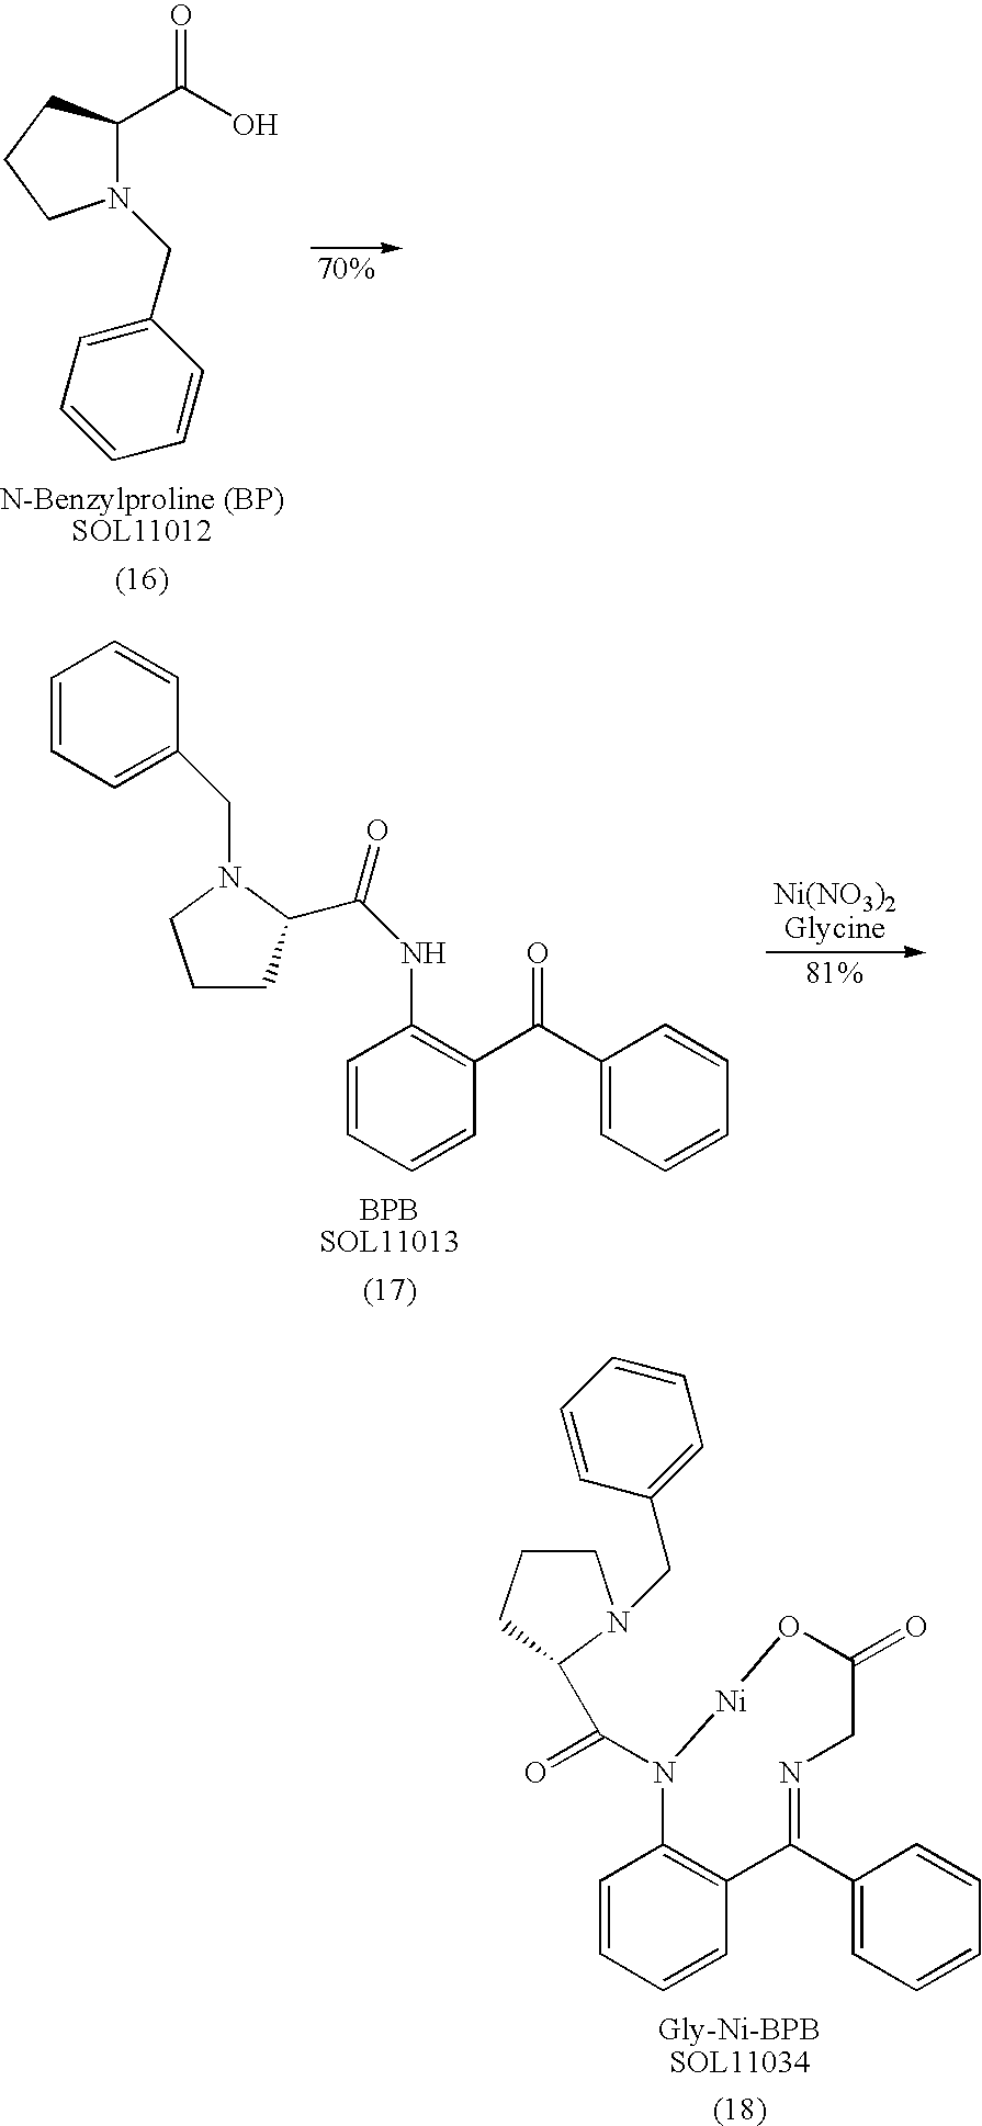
C1(C(O)=O)CCCN1CC1=CC=CC=C1.C1=CC=CC(C(C2=CC=CC=C2)=O)=C1NC(C1CCCN1CC1=CC=CC=C1)=O.C1=CC=CC2=C1N(C(=O)C1CCCN1CC1=CC=CC=C1)[Ni]OC(=O)CN=C2C1=CC=CC=C1
